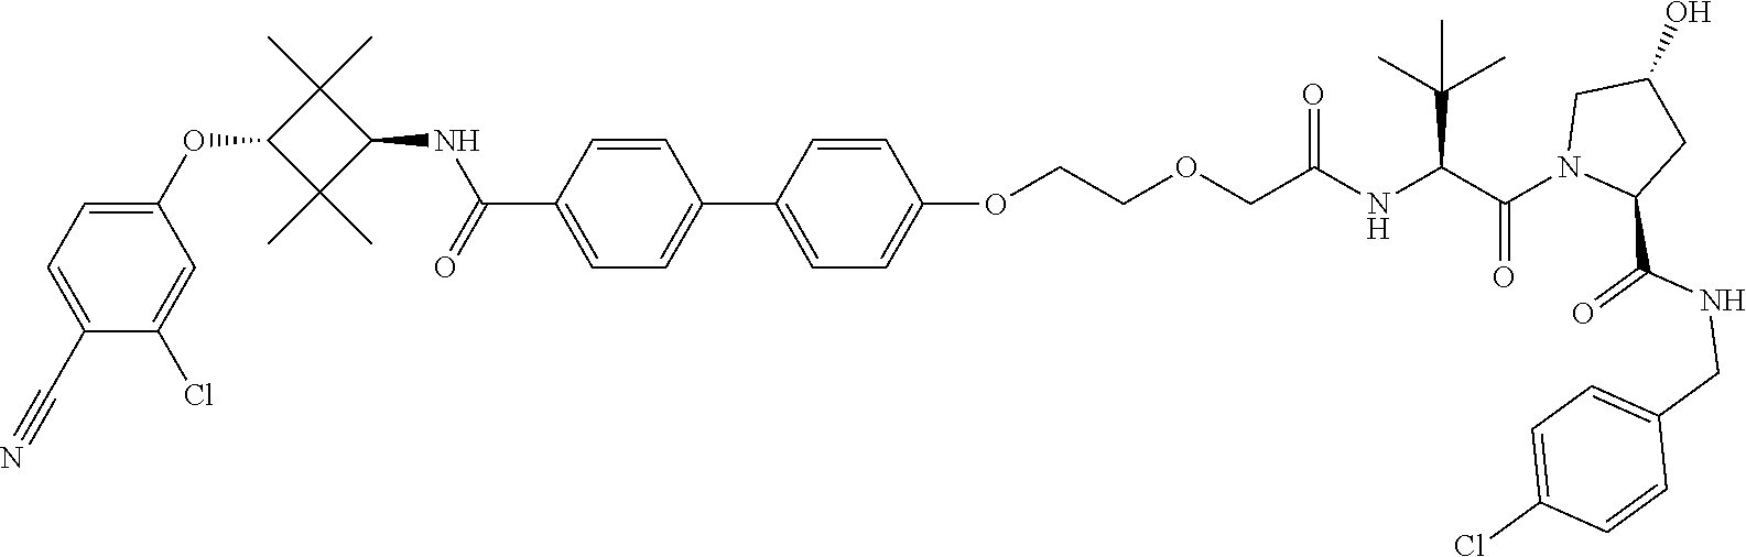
C1(C2=CC=C(OCCOCC(NC(C(N3CC(O)CC3C(NCC3=CC=C(Cl)C=C3)=O)=O)C(C)(C)C)=O)C=C2)=CC=C(C(NC2C(C)(C)C(OC3=CC=C(C#N)C(Cl)=C3)C2(C)C)=O)C=C1
